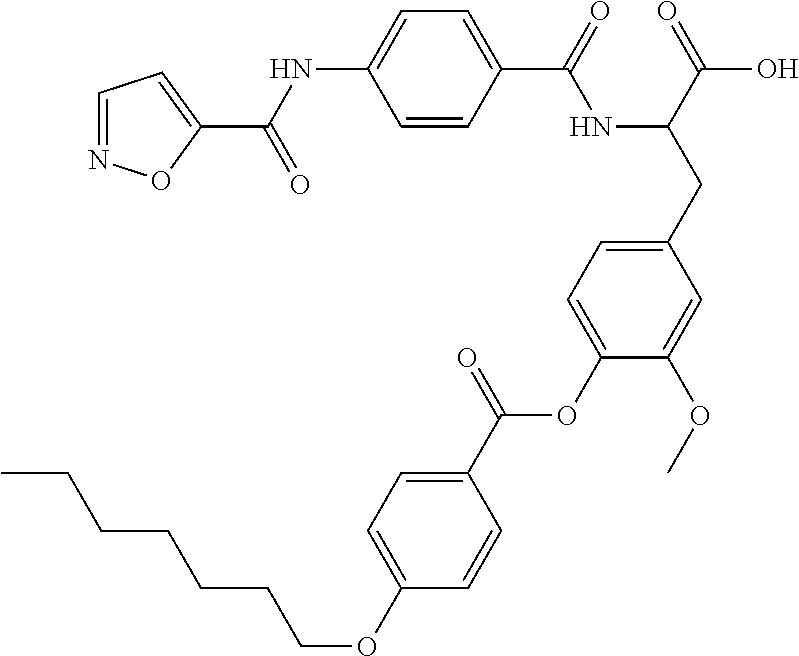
C1=CC(C(=O)NC(CC2=CC=C(OC(C3=CC=C(OCCCCCCC)C=C3)=O)C(OC)=C2)C(=O)O)=CC=C1NC(=O)C1=CC=NO1
